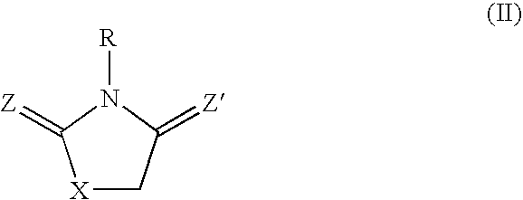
[X]1CC(=[Z])N([R])C1=[Z]
